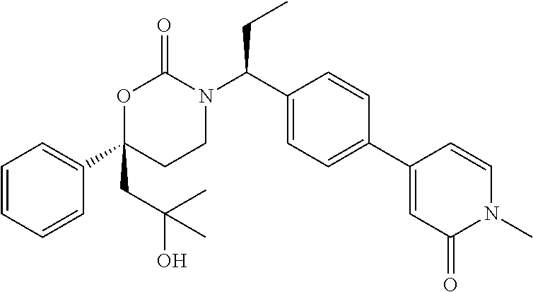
C1=CC=CC(C2(CC(O)(C)C)CCN(C(C3=CC=C(C4=CC(=O)N(C)C=C4)C=C3)CC)C(=O)O2)=C1
